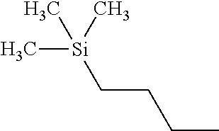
C([Si](C)(C)C)CCC
